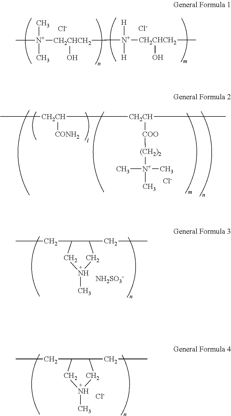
C[N+](C)(C)[CH2CHCH2]([N+]([H])([H])[CH2CHCH2](O)C)O.[Cl-].[Cl-].CCC1C(CC)CN(C)C1.[NH2SO3-].CCC1C(CC)CN(C)C1.[Cl-].C[CH2CH]([CH2CH]([COO][(CH2)2][N+](C)(C)C)C)[CONH2].[Cl-]
